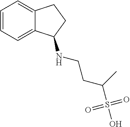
C1=CC=C2C(=C1)CCC2NCCC(C)S(O)(=O)=O
